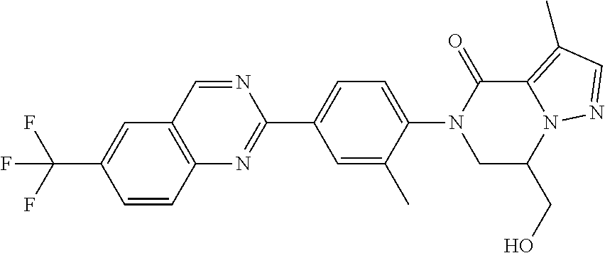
C12=C(C=CC(C(F)(F)F)=C1)N=C(C1=CC=C(N3C(=O)C4=C(C)C=NN4C(CO)C3)C(C)=C1)N=C2
